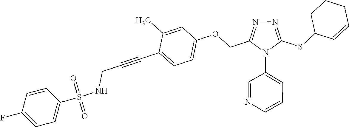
C1=C(C)C(C#CCNS(C2=CC=C(F)C=C2)(=O)=O)=CC=C1OCC1=NN=C(SC2C=CCCC2)N1C1=CC=CN=C1
